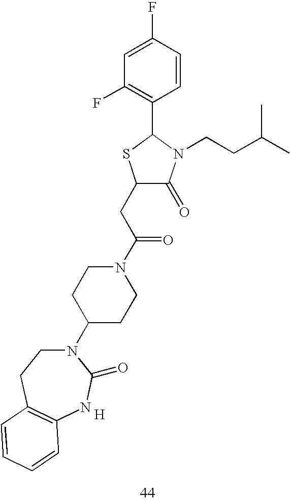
[H].C1(CC(N2CCC(N3CCC4=C(NC3=O)C=CC=C4)CC2)=O)C(=O)N(CCC(C)C)C(C2=C(F)C=C(F)C=C2)S1
